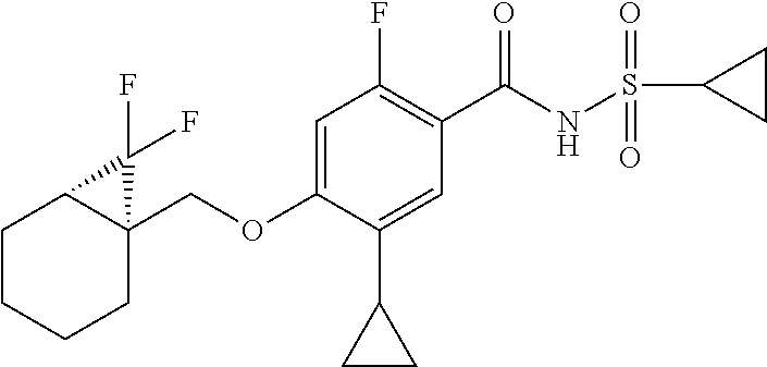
C1CCCC2(COC3=CC(F)=C(C(NS(C4CC4)(=O)=O)=O)C=C3C3CC3)C1C2(F)F
